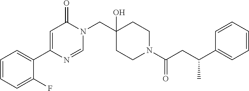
N1(CC2(O)CCN(C(=O)CC(C3=CC=CC=C3)C)CC2)C(=O)C=C(C2=CC=CC=C2F)N=C1
